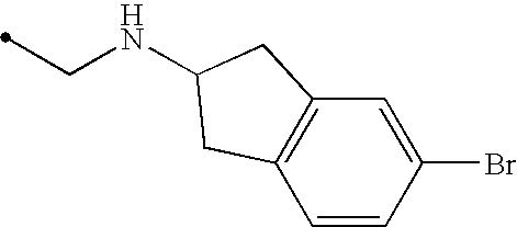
C1=CC(Br)=CC2=C1CC(NCC)C2
